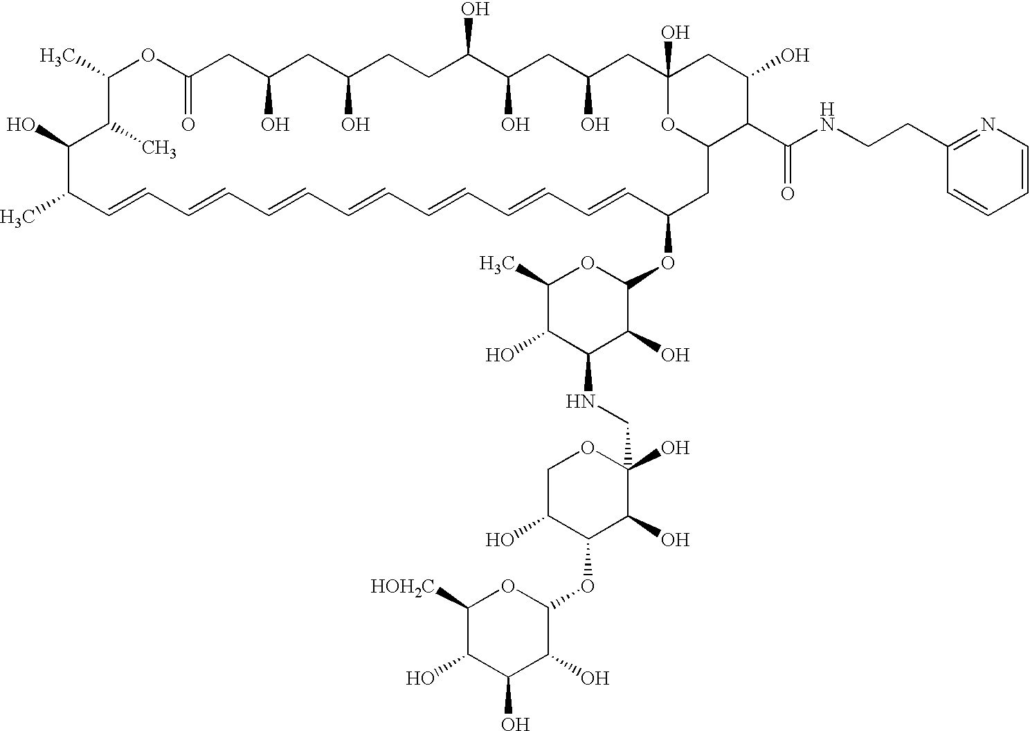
CC1C=CC=CC=CC=CC=CC=CC=CC(OC2OC(C)C(O)C(NCC3(O)OCC(O)C(OC4OC([HOH2C])C(O)C(O)C4O)C3O)C2O)CC2OC(O)(CC(O)CC(O)C(O)CCC(O)CC(O)CC(=O)OC(C)C(C)C1O)CC(O)C2C(NCCC1=NC=CC=C1)=O
